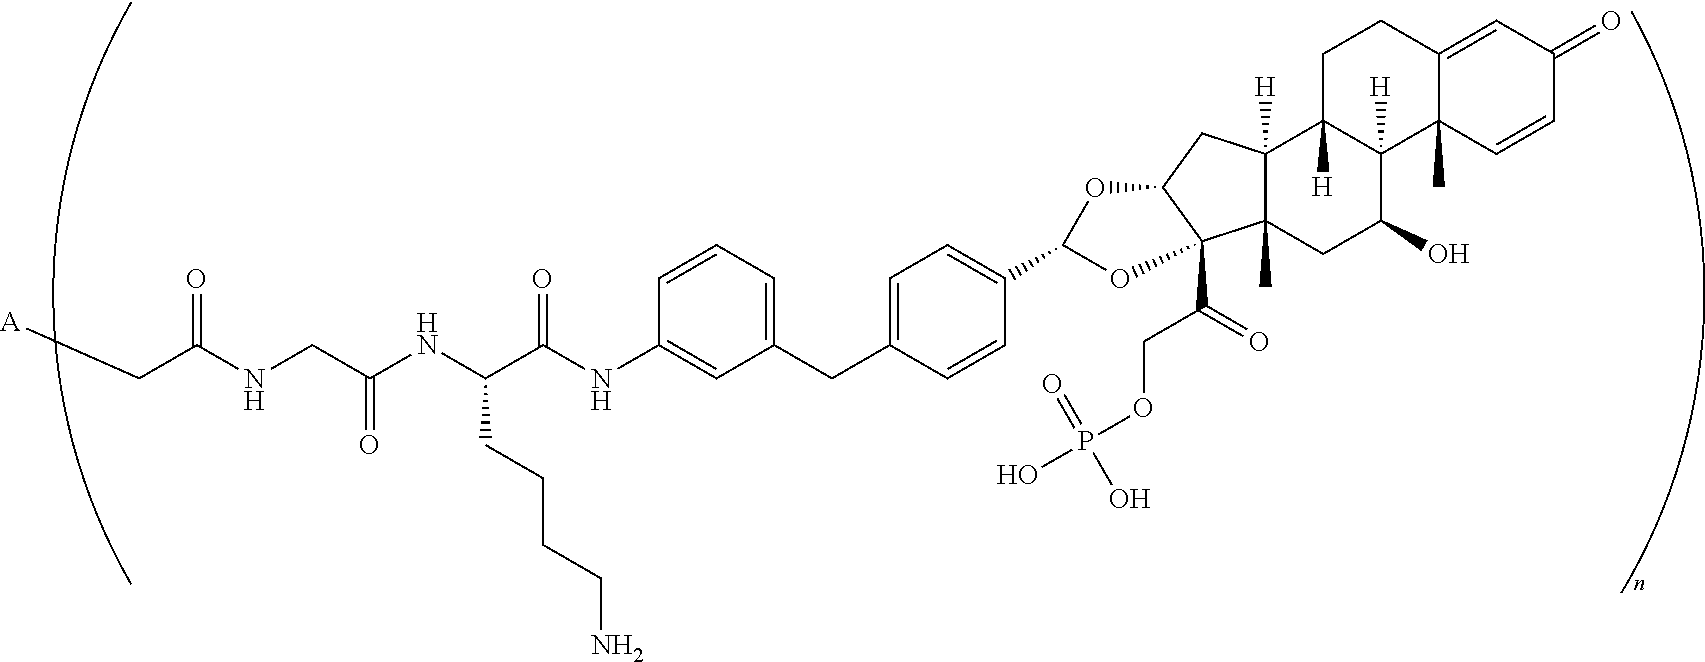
[A]CC(NCC(NC(C(NC1=CC(CC2=CC=C(C3OC4C(C(COP(O)(=O)O)=O)(O3)C3(C)C([H])(C4)C4([H])C([H])(C(O)C3)C3(C)C(=CC(=O)C=C3)CC4)C=C2)=CC=C1)=O)CCCCN)=O)=O
